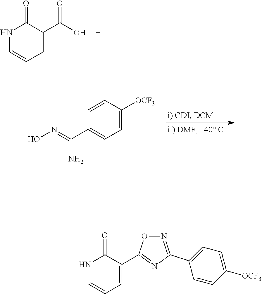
N1C=CC=C(C(O)=O)C1=O.C1=CC([OCF3])=CC=C1C(=NO)N.N1C=CC=C(C2=NC(C3=CC=C([OCF3])C=C3)=NO2)C1=O
